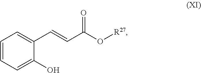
C1=CC=C(O)C(C=CC(O[R27])=O)=C1
